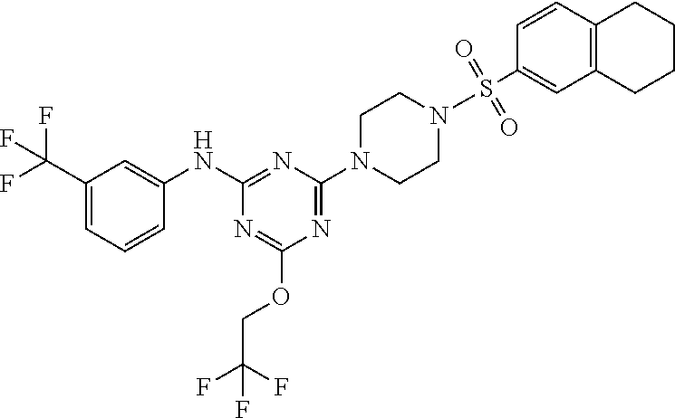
FC(C1=CC=CC(NC2=NC(N3CCN(S(=O)(=O)C4=CC5=C(C=C4)CCCC5)CC3)=NC(OCC(F)(F)F)=N2)=C1)(F)F
